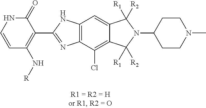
C12=C(C(Cl)=C3C(=C1)C([R2])([R1])N(C1CCN(C)CC1)C3([R2])[R1])N=C(C1=C(N[R])C=CNC1=O)N2
